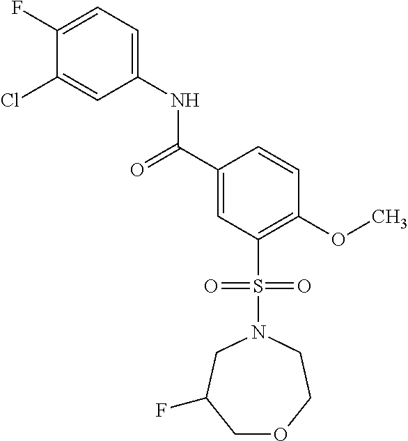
C(C1=CC(S(N2CCOCC(F)C2)(=O)=O)=C(OC)C=C1)(=O)NC1=CC=C(F)C(Cl)=C1
